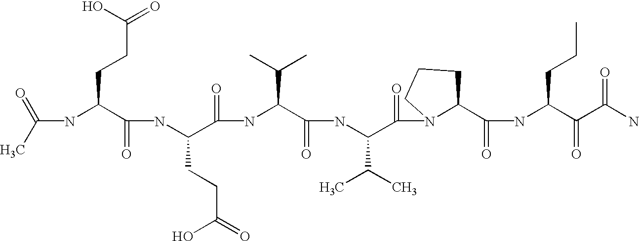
C(NC(C(NC(C(=O)NC(C(=O)NC(C(=O)N1C(C(=O)NC(C(=O)C(N)=O)CCC)CCC1)C(C)C)C(C)C)CCC(=O)O)=O)CCC(=O)O)(C)=O
